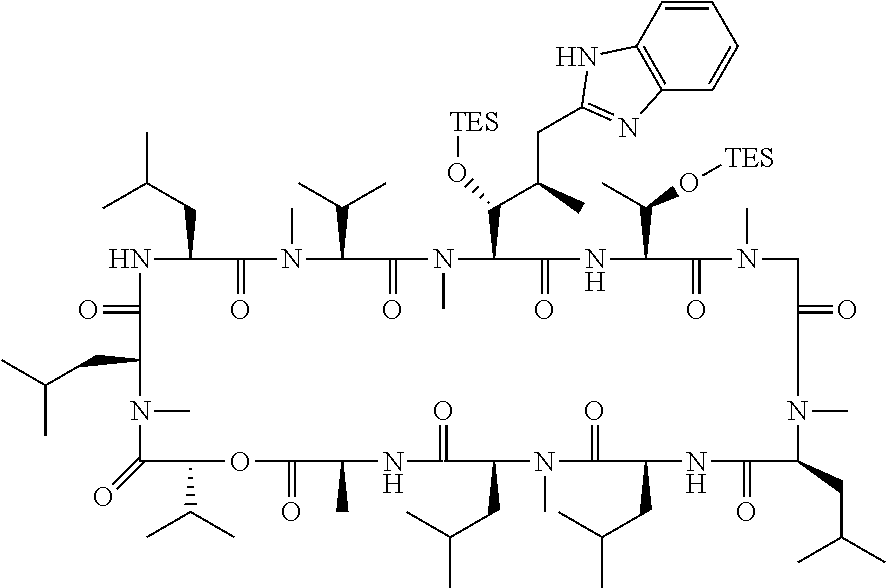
N1C(CC(C)C)C(=O)N(C)C(C(C)C)C(=O)N(C)C(C(C(CC2=NC3=C(C=CC=C3)N2)C)O[TES])C(=O)NC(C(O[TES])C)C(=O)N(C)CC(=O)CN(C)C(CC(C)C)C(=O)NC(CC(C)C)C(=O)N(C)C(CC(C)C)C(=O)NC(C)C(=O)OC(C(C)C)C(=O)N(C)C(CC(C)C)C1=O
